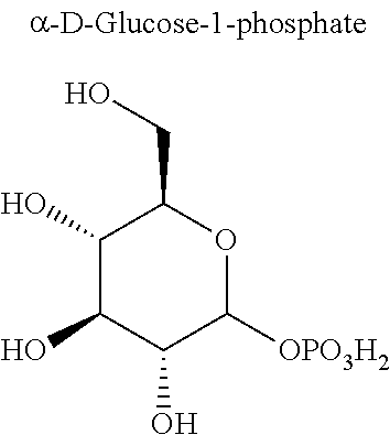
C1(O)C(O)C(O)C([OPO3H2])OC1CO
